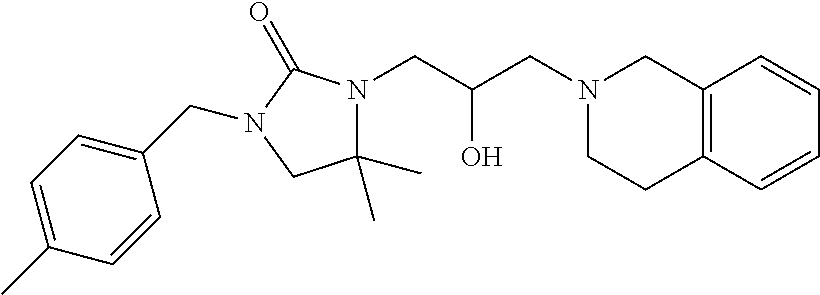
C12=C(C=CC=C1)CCN(CC(CN1C(C)(C)CN(CC3=CC=C(C)C=C3)C1=O)O)C2
